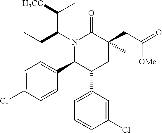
N1(C(CC)C([H3CO])C)C(C2=CC=C(Cl)C=C2)C(C2=CC=CC(Cl)=C2)CC(CC([OMe])=O)(C)C1=O
